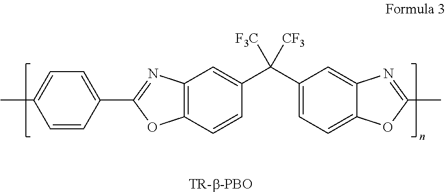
C1=C(C)C=CC(C2=NC3=C(O2)C=CC(C(C2=CC=C4C(=C2)N=C(C)O4)([F3C])[CF3])=C3)=C1
